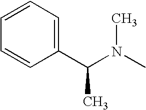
C1=CC=CC(C(N(C)C)C)=C1
